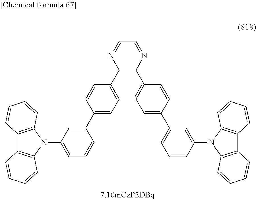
C1=C(N2C3=C(C4=C2C=CC=C4)C=CC=C3)C=C(C2=CC3=C(C=C2)C2=C(C4=C3C=C(C3=CC=CC(N5C6=C(C7=C5C=CC=C7)C=CC=C6)=C3)C=C4)N=CC=N2)C=C1
